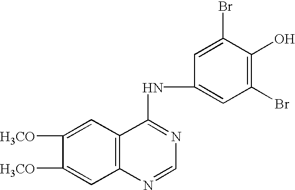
C1([H3CO])=CC2=C(C=C1[H3CO])C(NC1=CC(Br)=C(O)C(Br)=C1)=NC=N2
